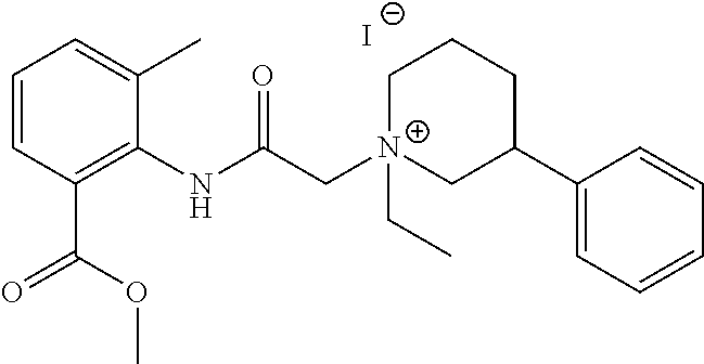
C1=CC(C(OC)=O)=C(NC(C[N+]2(CC)CC(C3=CC=CC=C3)CCC2)=O)C(C)=C1.[I-]
